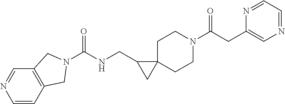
C1N(C(CC2=CN=CC=N2)=O)CCC2(C1)C(CNC(=O)N1CC3=C(C=NC=C3)C1)C2
